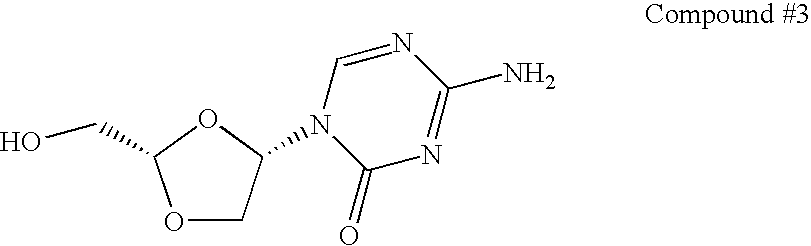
O1CC(N2C=NC(N)=NC2=O)OC1CO
